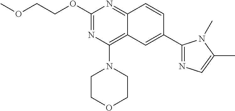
O(C1=NC(N2CCOCC2)=C2C(=N1)C=CC(C1=NC=C(C)N1C)=C2)CCOC
